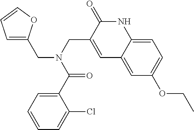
C1=C(CN(C(C2=CC=CC=C2Cl)=O)CC2=CC3=CC(OCC)=CC=C3NC2=O)OC=C1
